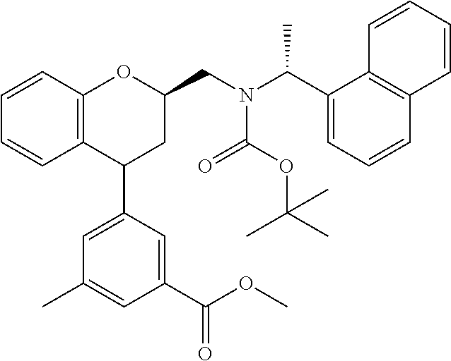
C12=C(C=CC=C1)OC(CN(C(C1=CC=CC3=C1C=CC=C3)C)C(OC(C)(C)C)=O)CC2C1=CC(C)=CC(C(OC)=O)=C1
